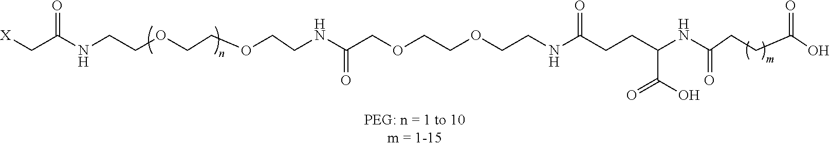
[X]CC(NCCOCCOCCNC(COCCOCCNC(CCC(NC(=O)CCC(O)=O)C(=O)O)=O)=O)=O
